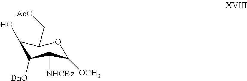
C1(O)C([BnO])C([NHCBz])C([OCH3])OC1C[AcO]
